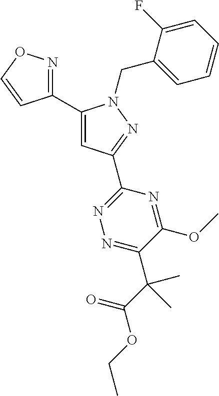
C1(C2=CC(C3=NN=C(C(C)(C(OCC)=O)C)C(OC)=N3)=NN2CC2=CC=CC=C2F)=NOC=C1
